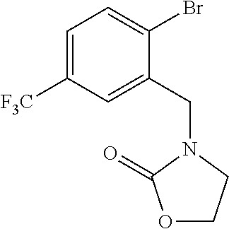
C1=C([F3C])C=C(CN2CCOC2=O)C(Br)=C1
